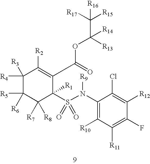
C1([R4])([R3])C([R5])([R6])C([R8])([R7])C(S(=O)(=O)N(C2=C([R10])C([R11])=C(F)C([R12])=C2Cl)[R9])([R1])C(C(=O)OC(C([R17])([R15])[R16])([R13])[R14])=C1[R2]
